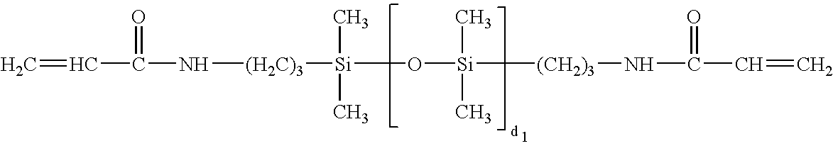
C=CC(N[(H2C)3][Si](C)(C)O[Si](C)(C)[(CH2)3]NC(C=C)=O)=O
